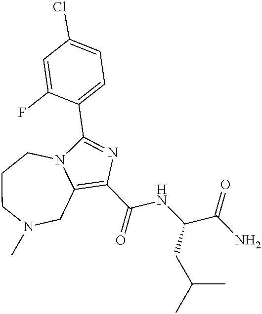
C1(C(NC(CC(C)C)C(=O)N)=O)=C2CN(C)CCCN2C(C2=CC=C(Cl)C=C2F)=N1
